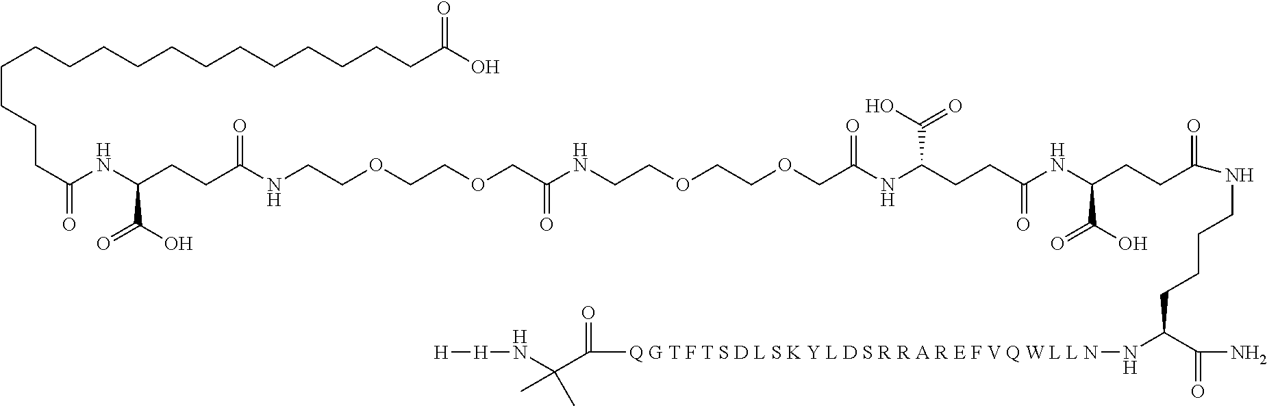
C(CCC(NCCOCCOCC(NCCOCCOCC(NC(CCC(NC(CCC(=O)NCCCCC(C(=O)N)N[Q G T F T S D L S K Y L D S R R A R E F V Q W L L N]C(=O)C(N[H][H])(C)C)C(O)=O)=O)C(=O)O)=O)=O)=O)(C(=O)O)NC(CCCCCCCCCCCCCCCCC(O)=O)=O
